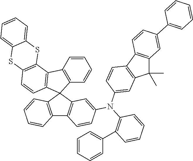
C12=C(C=CC=C1)C1(C3=C2C=CC(N(C2=C(C4=CC=CC=C4)C=CC=C2)C2=CC4=C(C5=C(C4(C)C)C=C(C4=CC=CC=C4)C=C5)C=C2)=C3)C2=C(C=CC=C2)C2=C1C=CC1=C2SC2=CC=CC=C2S1
